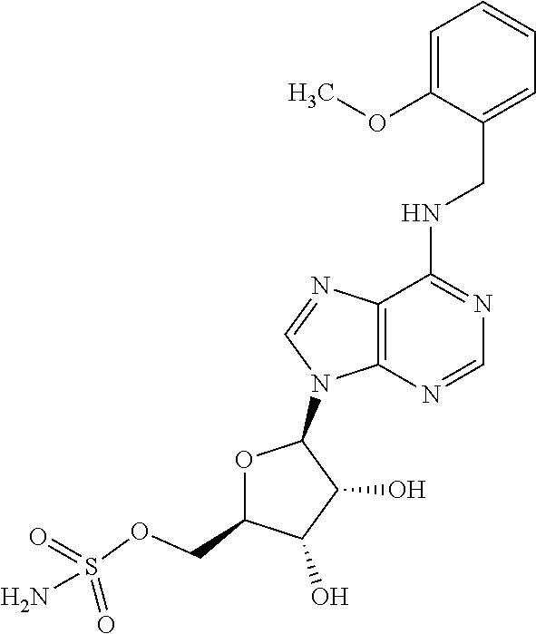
N(C1=NC=NC2=C1N=CN2C1OC(COS(N)(=O)=O)C(O)C1O)CC1=CC=CC=C1OC
